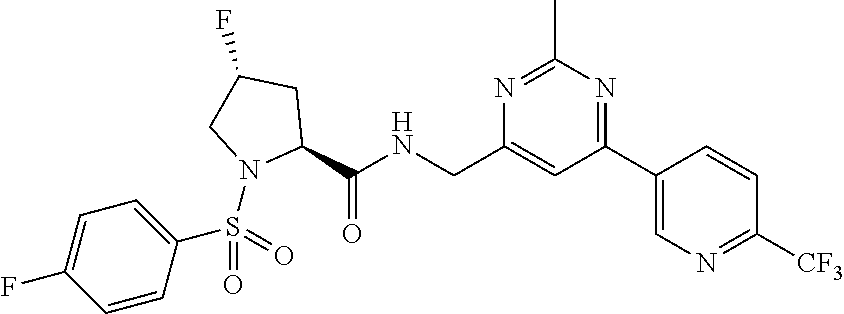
N1=C(C)N=C(C2=CN=C([CF3])C=C2)C=C1CNC(C1N(S(C2=CC=C(F)C=C2)(=O)=O)CC(F)C1)=O
